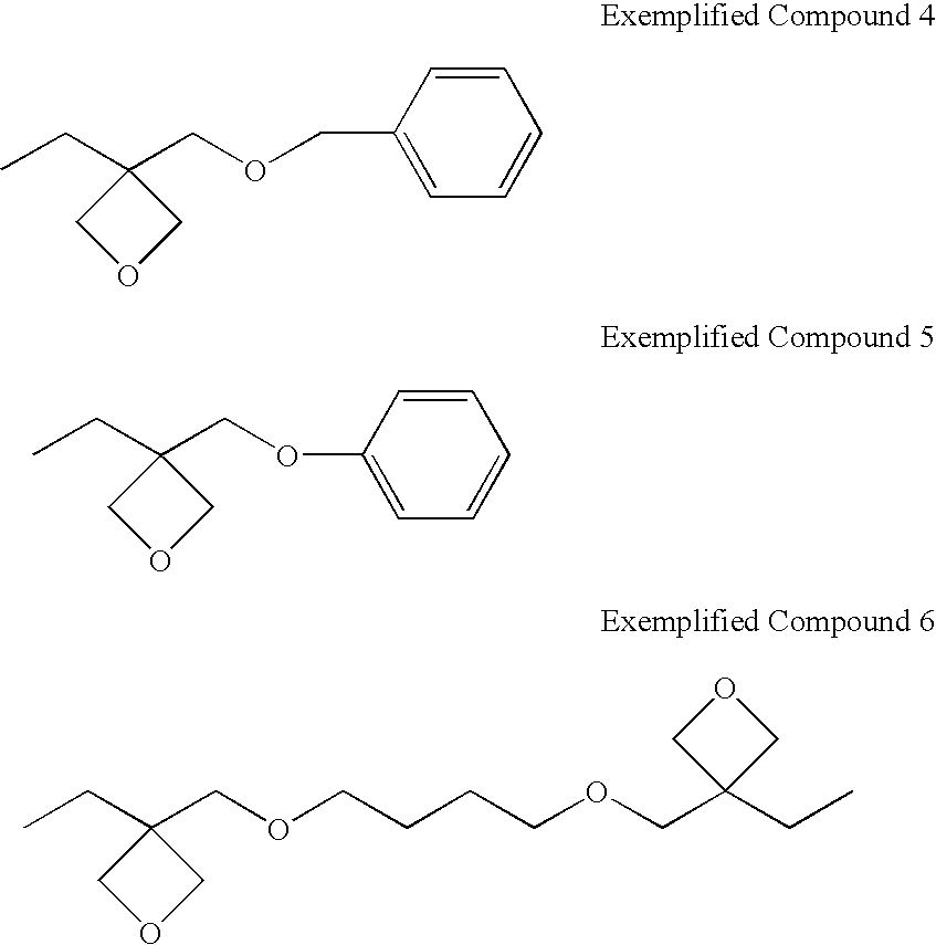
C1C(COCC2=CC=CC=C2)(CC)CO1.C1C(COC2=CC=CC=C2)(CC)CO1.C1C(COCCCCOCC2(CC)COC2)(CC)CO1
